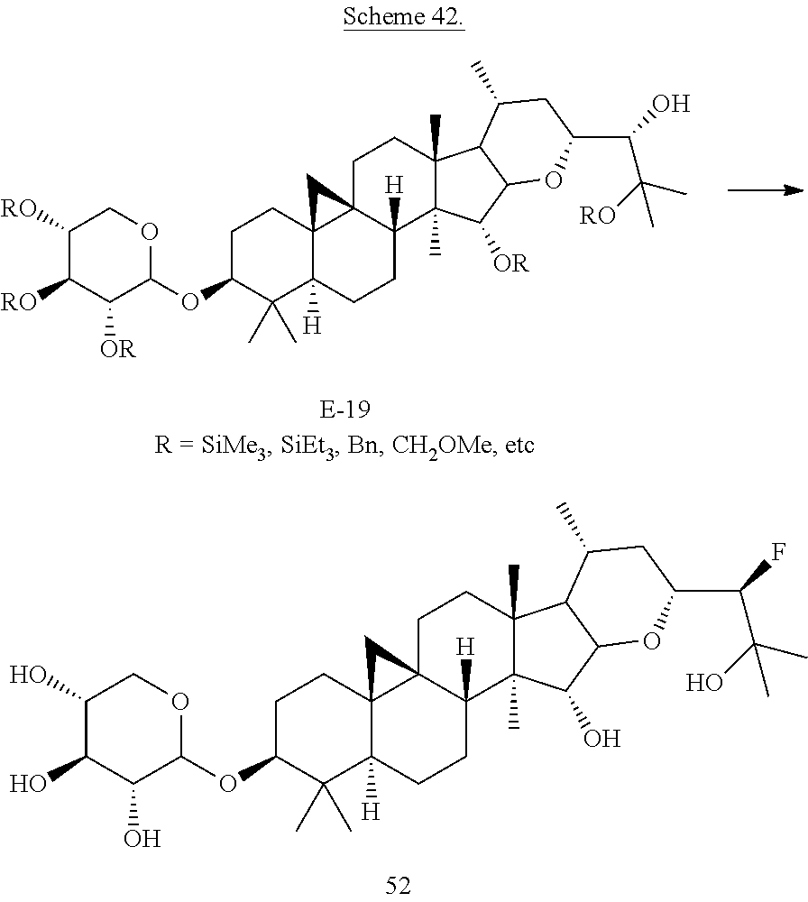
C1([RO])C([RO])C([OR])C(OC2C(C)(C)C3([H])C4(CC2)C2(C([H])(CC3)C3(C)C(C)(CC2)C2C(C3[OR])OC(C(C(C)(C)[RO])O)CC2C)C4)OC1.C1(O)C(O)C(O)C(OC2C(C)(C)C3([H])C4(CC2)C2(C([H])(CC3)C3(C)C(C)(CC2)C2C(C3O)OC(C(C(C)(C)O)F)CC2C)C4)OC1
